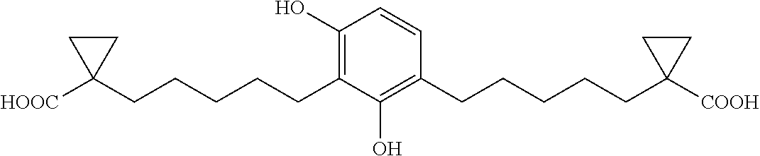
C1(O)=C(CCCCCC2([HOOC])CC2)C(O)=C(CCCCCC2([COOH])CC2)C=C1
